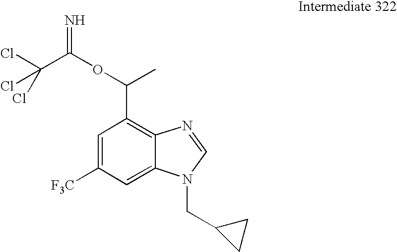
C1=C([F3C])C=C2C(=C1C(OC(=N)C(Cl)(Cl)Cl)C)N=CN2CC1CC1
